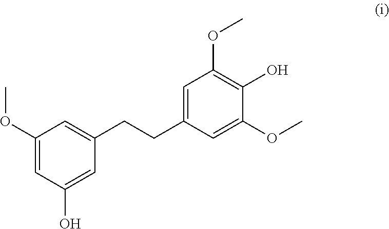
C1=C(O)C=C(OC)C=C1CCC1=CC(OC)=C(O)C(OC)=C1
